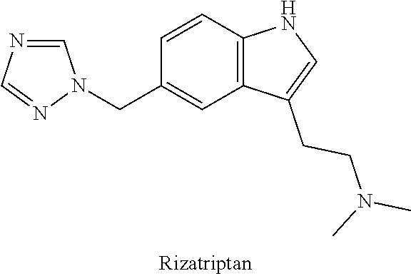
C1=CC(CN2C=NC=N2)=CC2=C1NC=C2CCN(C)C
